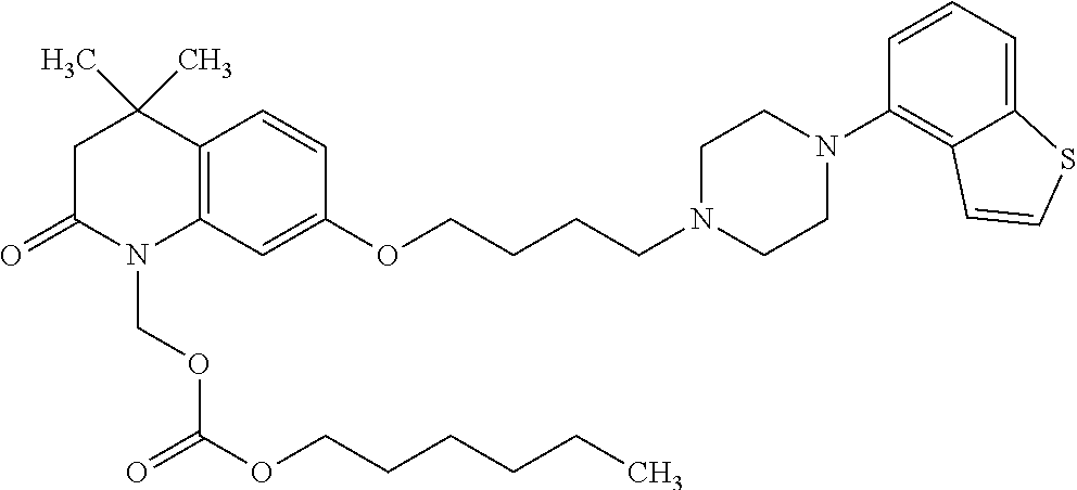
C12=C(C=C(OCCCCN3CCN(C4=C5C(=CC=C4)SC=C5)CC3)C=C1)N(COC(OCCCCCC)=O)C(=O)CC2(C)C
